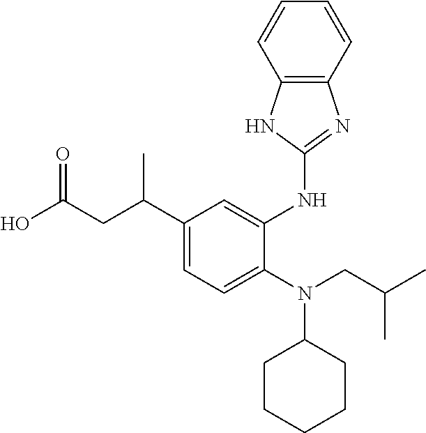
OC(CC(C1=CC=C(N(CC(C)C)C2CCCCC2)C(NC2=NC3=C(N2)C=CC=C3)=C1)C)=O
